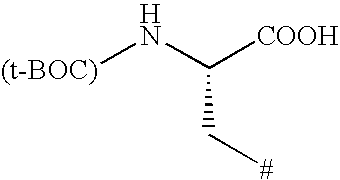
[(t-BOC)]NC([COOH])C[#]
